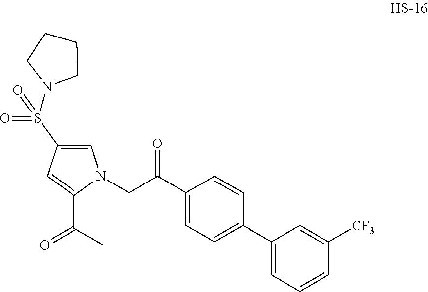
C1=C(S(=O)(=O)N2CCCC2)C=C(C(=O)C)N1CC(C1=CC=C(C2=CC=CC([CF3])=C2)C=C1)=O
